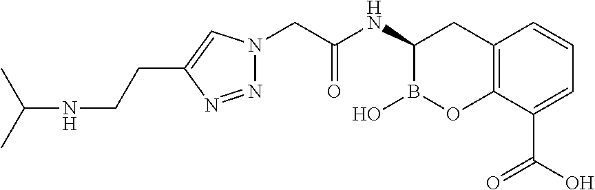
N1=NC(CCNC(C)C)=CN1CC(=O)NC1B(O)OC2=C(C1)C=CC=C2C(O)=O
